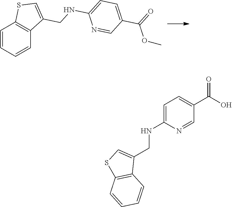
C1=CC=CC2=C1SC=C2CNC1=CC=C(C(OC)=O)C=N1.C1=C(NCC2=CSC3=C2C=CC=C3)N=CC(C(O)=O)=C1
